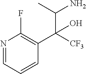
N1=CC=CC(C([CF3])(C(C)N)O)=C1F
